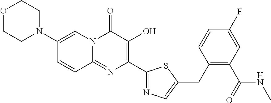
O1CCN(C2=CN3C(=NC(C4=NC=C(CC5=C(C(=O)NC)C=C(F)C=C5)S4)=C(O)C3=O)C=C2)CC1
